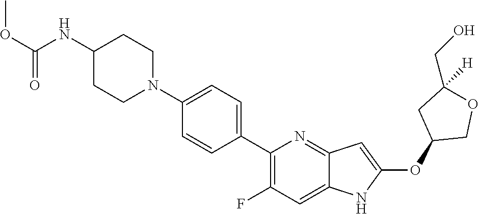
N1(C2=CC=C(C3=C(F)C=C4C(=N3)C=C(OC3COC(CO)([H])C3)N4)C=C2)CCC(NC(OC)=O)CC1
